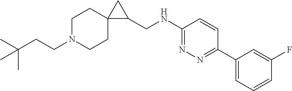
C(N1CCC2(CC1)C(CNC1=NN=C(C3=CC=CC(F)=C3)C=C1)C2)CC(C)(C)C
